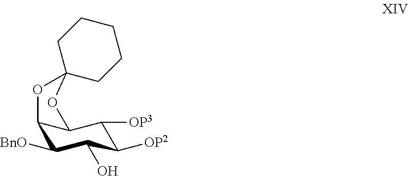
C12C([BnO])C(O)C([OP2])C([OP3])C1OC1(O2)CCCCC1
